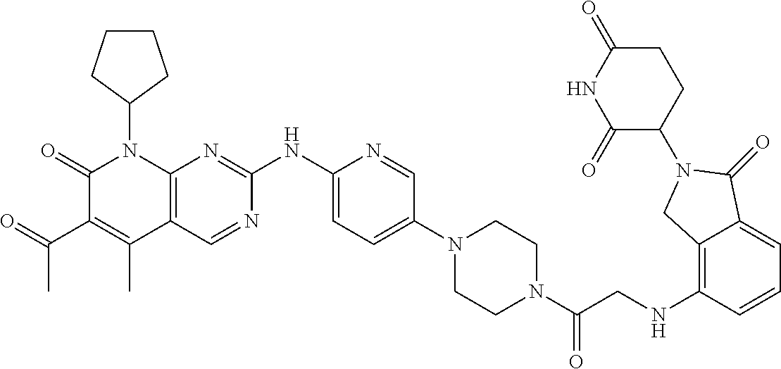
C1(=O)C(C(C)=O)=C(C)C2=C(N1C1CCCC1)N=C(NC1=CC=C(N3CCN(C(CNC4=C5C(=CC=C4)C(=O)N(C4CCC(=O)NC4=O)C5)=O)CC3)C=N1)N=C2
